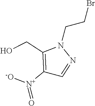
C(CN1C(CO)=C([N+](=O)[-O])C=N1)Br
